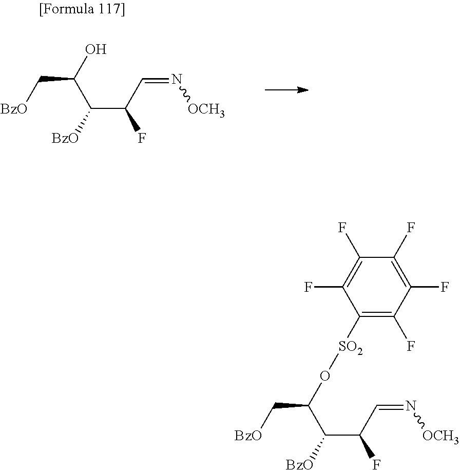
C(C(F)C=N[OCH3])([BzO])C(O)C[BzO].C(C(F)C=N[OCH3])([BzO])C(O[SO2]C1=C(F)C(F)=C(F)C(F)=C1F)C[BzO]
